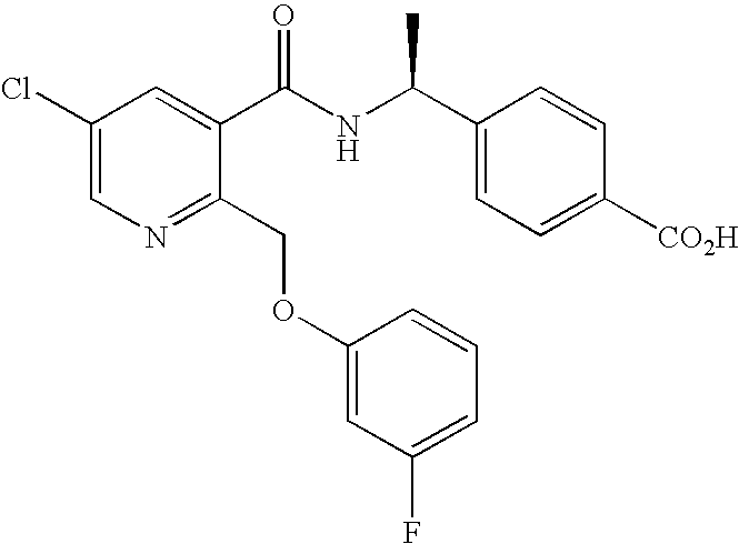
C1(Cl)=CN=C(COC2=CC(F)=CC=C2)C(C(NC(C2=CC=C([CO2H])C=C2)C)=O)=C1
